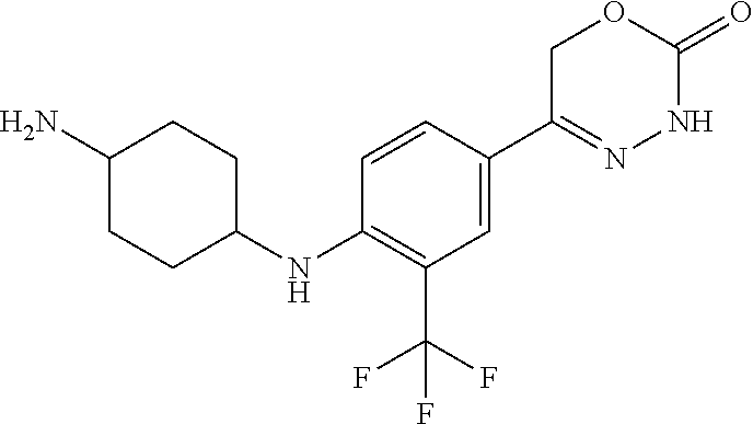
C1=CC(C2=NNC(=O)OC2)=CC(C(F)(F)F)=C1NC1CCC(N)CC1
